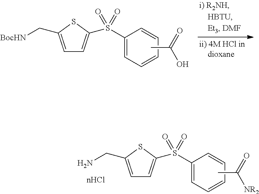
C1=C(C[BocHN])SC(S(C2=CC=CC=C2)(=O)=O)=C1.CC(=O)O.[nHCl].C1=C(CN)SC(S(C2=CC=CC=C2)(=O)=O)=C1.CC(=O)[NR2]
